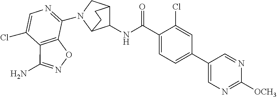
C1(C(NC2C3CN(C4=NC=C(Cl)C5=C4ON=C5N)C2CC3)=O)=CC=C(C2=CN=C([OCH3])N=C2)C=C1Cl
